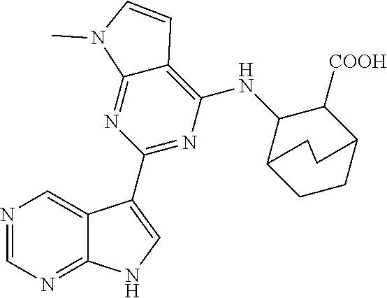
N1=CN=C2C(=C1)C(C1=NC(NC3C4CCC(C3[COOH])CC4)=C3C(=N1)N(C)C=C3)=CN2
